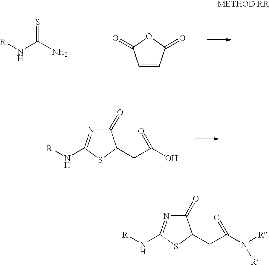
C1(=O)N=C(N[R])SC1CC(O)=O.S=C(N)N[R].C1=CC(=O)OC1=O.C1(=O)N=C(N[R])SC1CC(N([R])[R])=O
